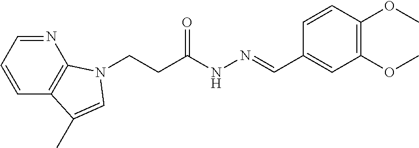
N1=CC=CC2=C1N(CCC(NN=CC1=CC(OC)=C(OC)C=C1)=O)C=C2C
